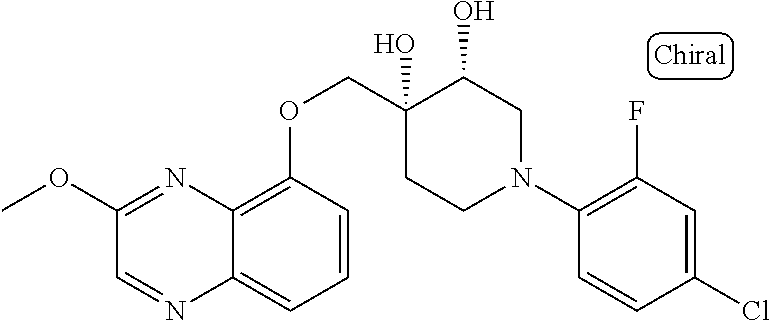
C1(N2CC(O)C(O)(COC3=C4C(=CC=C3)N=CC(OC)=N4)CC2)=C(F)C=C(Cl)C=C1
